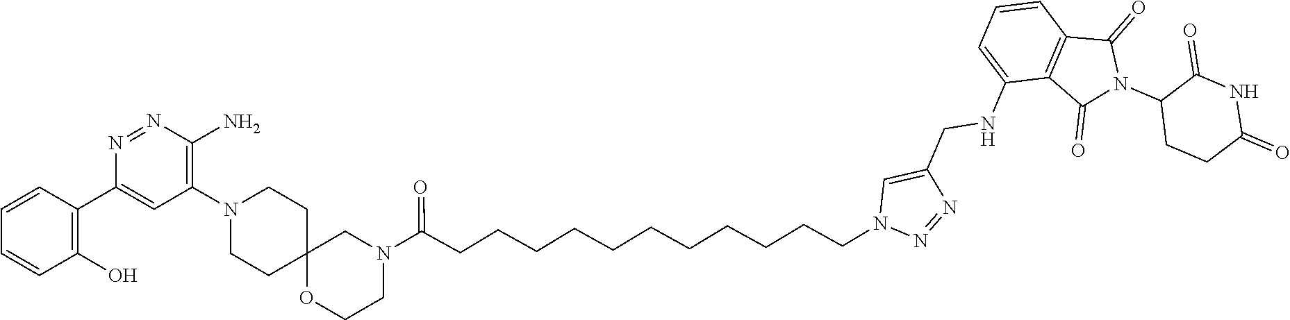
C1=CC(C2=CC(N3CCC4(CC3)OCCN(C(CCCCCCCCCCCN3N=NC(CNC5=CC=CC6=C5C(=O)N(C5CCC(=O)NC5=O)C6=O)=C3)=O)C4)=C(N)N=N2)=C(O)C=C1
